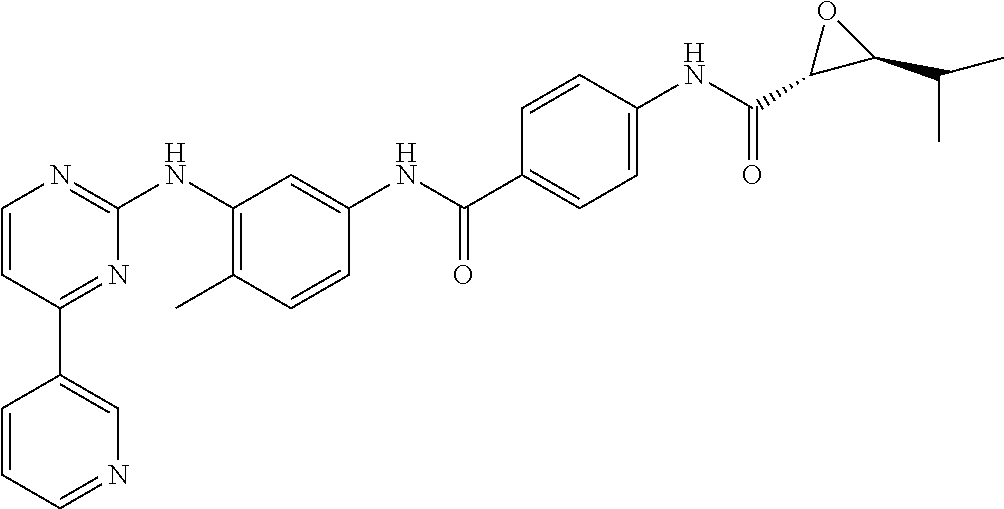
C1(C2=CN=CC=C2)=NC(NC2=C(C)C=CC(NC(C3=CC=C(NC(C4C(C(C)C)O4)=O)C=C3)=O)=C2)=NC=C1
